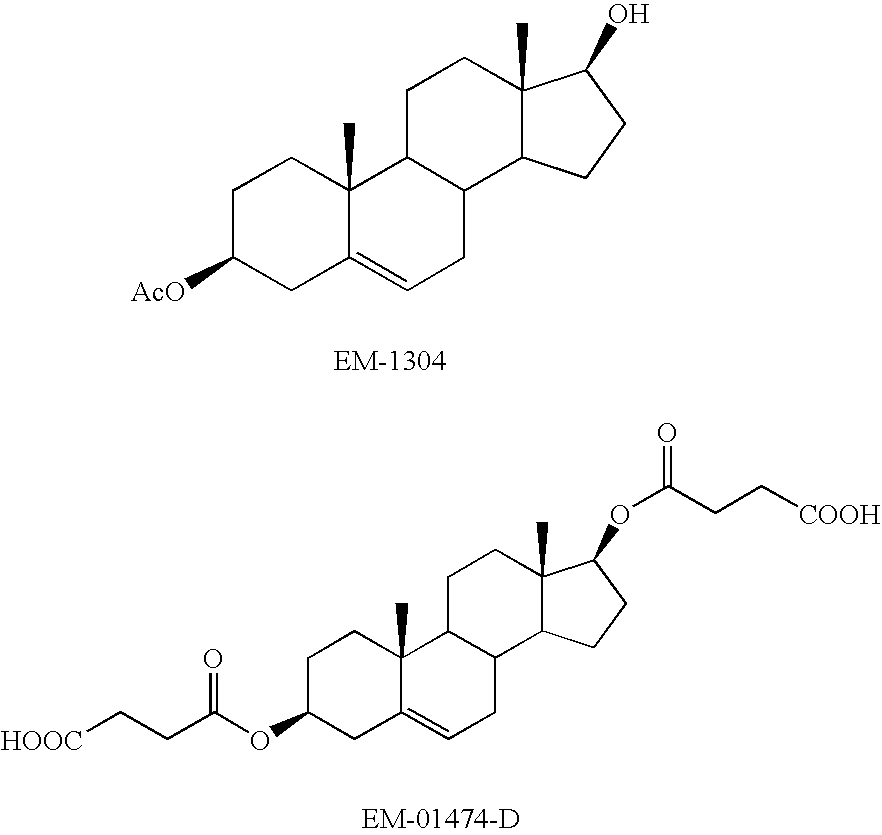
C1C([AcO])CC2=CCC3C(C2(C)C1)CCC1(C)C3CCC1O.C1C(OC(CC[HOOC])=O)CC2=CCC3C(C2(C)C1)CCC1(C)C3CCC1OC(CC[COOH])=O
